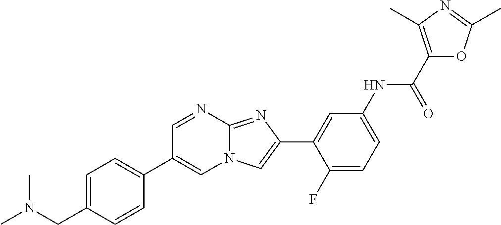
C1=NC2=NC(C3=CC(NC(C4=C(C)N=C(C)O4)=O)=CC=C3F)=CN2C=C1C1=CC=C(CN(C)C)C=C1
